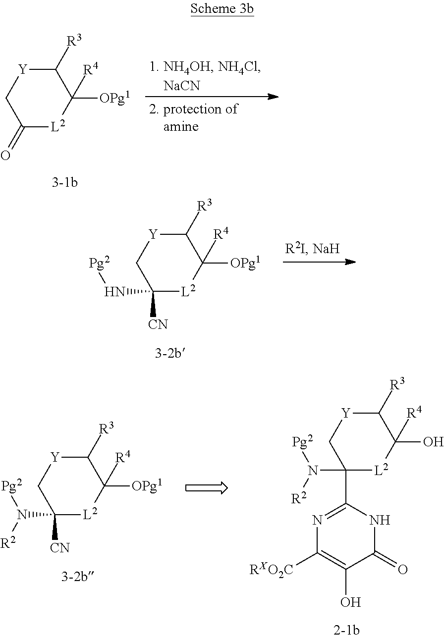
[Y]1CC(=O)[L2]C([OPg1])([R4])C1[R3].[Y]1CC([CN])(N[Pg2])[L2]C([OPg1])([R4])C1[R3].[Y]1CC(C2=NC([RXO2C])=C(O)C(=O)N2)(N([Pg2])[R2])[L2]C(O)([R4])C1[R3].[Y]1CC([CN])(N([Pg2])[R2])[L2]C([OPg1])([R4])C1[R3]
